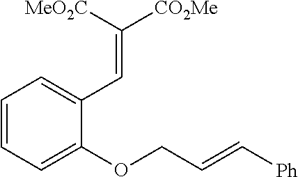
C1=CC=C(OCC=C[Ph])C(C=C([CO2Me])[MeO2C])=C1
